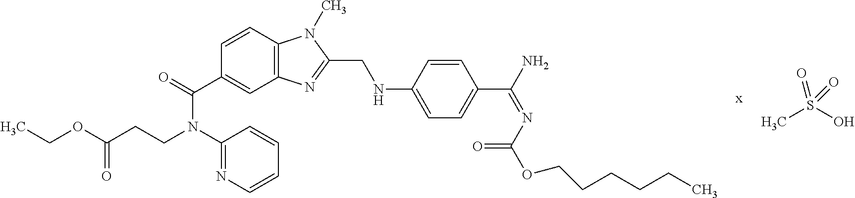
C12=C(C=CC(C(N(CCC(=O)OCC)C3=NC=CC=C3)=O)=C1)N(C)C(CNC1=CC=C(C(N)=NC(=O)OCCCCCC)C=C1)=N2.CS(O)(=O)=O
